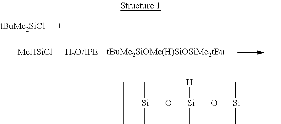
CC([Si](O[Si](O[Si](C(C)(C)C)(C)C)([H])C)(C)C)(C)C
